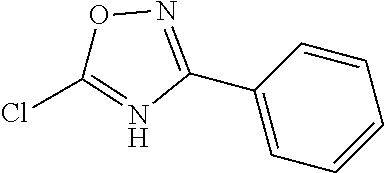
C1(C2=CC=CC=C2)=NOC(Cl)=N1
